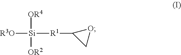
[R3O][Si]([OR4])([OR2])[R1]C1CO1
